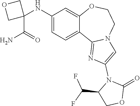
C1(=O)OCC(C(F)F)N1C1=CN2C(=N1)C1=CC=C(NC3(C(N)=O)COC3)C=C1OCC2
